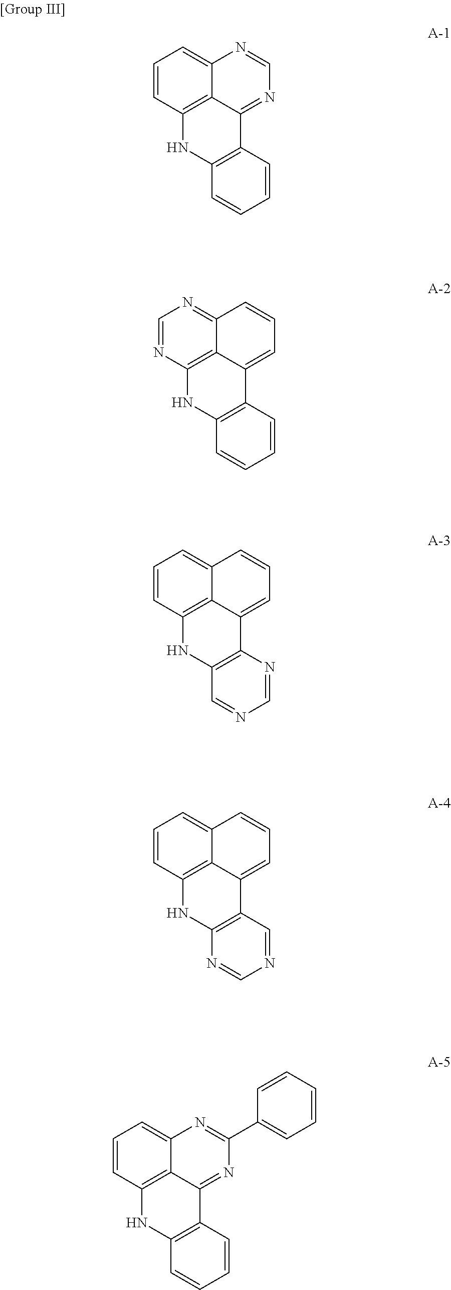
C1=CC2=C3C(=C1)N=CN=C3C1=C(N2)C=CC=C1.C1=NC2=C3C(=N1)C=CC=C3C1=C(N2)C=CC=C1.C1=CC2=C3C(=C1)C=CC=C3C1=C(N2)C=NC=N1.C1=CC2=C3C(=C1)C=CC=C3C1=C(N2)N=CN=C1.C1=CC2=C3C(=C1)N=C(C1=CC=CC=C1)N=C3C1=C(N2)C=CC=C1
